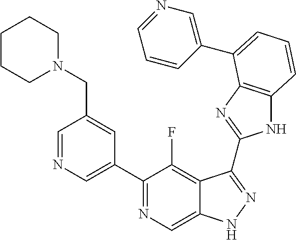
C1=NC=C(C2=NC=C3C(=C2F)C(C2=NC4=C(N2)C=CC=C4C2=CN=CC=C2)=NN3)C=C1CN1CCCCC1
